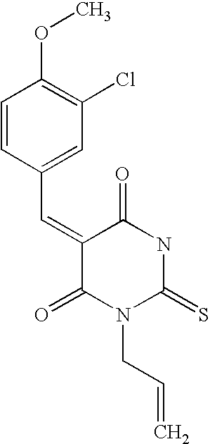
O=C1C(=CC2=CC(Cl)=C(OC)C=C2)C(=O)N(CC=C)C(=S)N1
